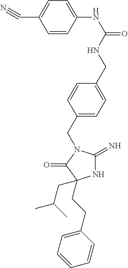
N1C(=N)N(CC2=CC=C(CNC(NC3=CC=C(C#N)C=C3)=O)C=C2)C(=O)C1(CCC1=CC=CC=C1)CC(C)C
